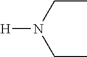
C(C)N(CC)[H]
